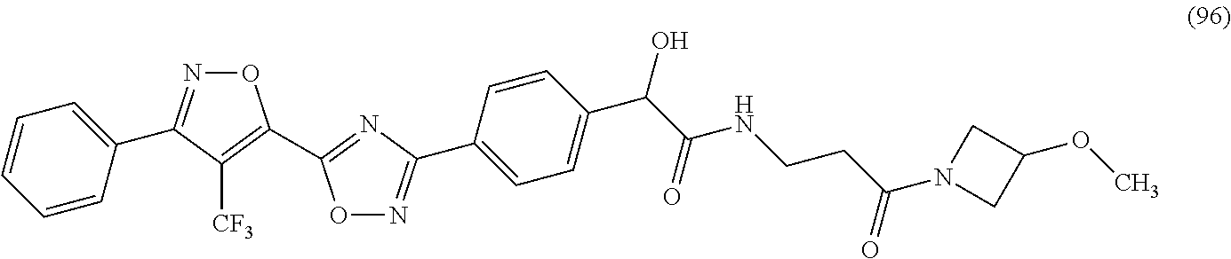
C1=CC=CC(C2=NOC(C3=NC(C4=CC=C(C(C(NCCC(N5CC(OC)C5)=O)=O)O)C=C4)=NO3)=C2[CF3])=C1
